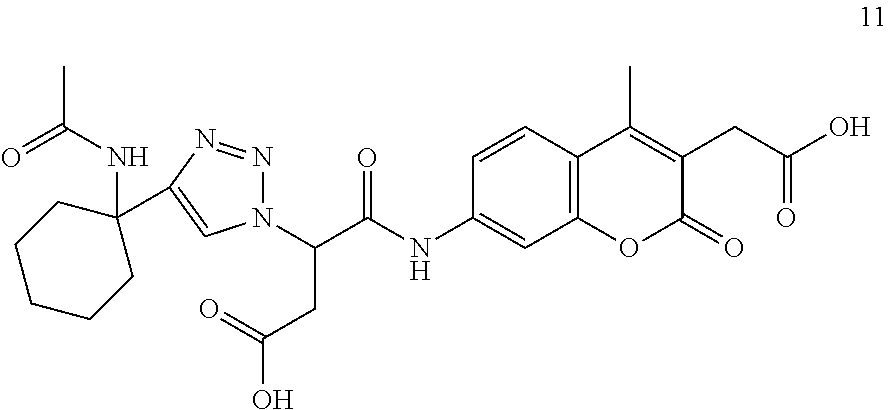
C1=CC2=C(C=C1NC(C(CC(O)=O)N1N=NC(C3(NC(C)=O)CCCCC3)=C1)=O)OC(=O)C(CC(O)=O)=C2C
